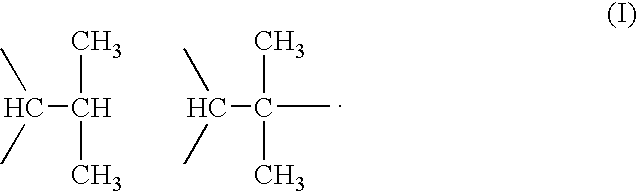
C(C(C)C)(C)C.C(C(C)(C)C)(C)C
